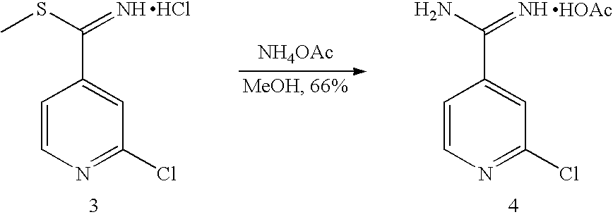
C1=CN=C(Cl)C=C1C(SC)=N.Cl.[NH4OAc].C1=CN=C(Cl)C=C1C(N)=N.[HOAc]
